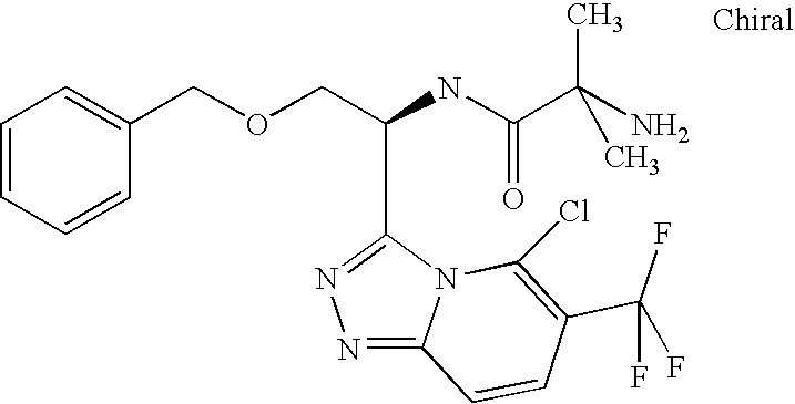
C(C(NC(C(C)(N)C)=O)C1=NN=C2N1C(Cl)=C(C(F)(F)F)C=C2)OCC1=CC=CC=C1
